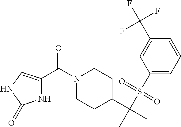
C1(S(C(C)(C2CCN(C(=O)C3=CNC(=O)N3)CC2)C)(=O)=O)=CC=CC(C(F)(F)F)=C1
